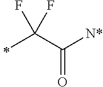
C(C([N*])=O)(F)(F)C
